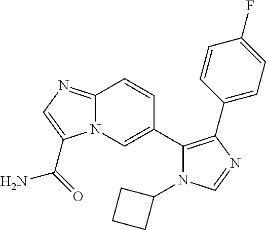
N12C(=NC=C1C(=O)N)C=CC(C1=C(C3=CC=C(F)C=C3)N=CN1C1CCC1)=C2
